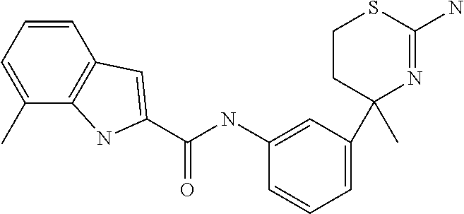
C1=CC=C(C2(C)N=C(N)SCC2)C=C1NC(=O)C1=CC2=C(C(C)=CC=C2)N1
